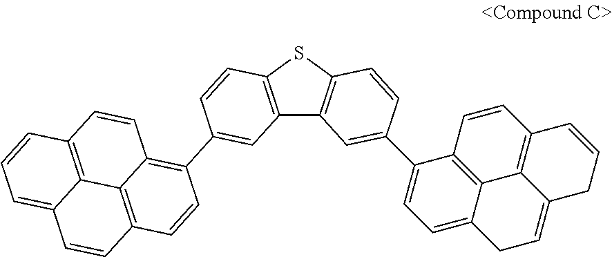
C12=C(SC3=C1C=C(C1=CC=C4C5=C1C=CC1=C5C(=CC4)CC=C1)C=C3)C=CC(C1=C3C4=C(C=C1)C=CC1=CC=CC(=C41)C=C3)=C2
